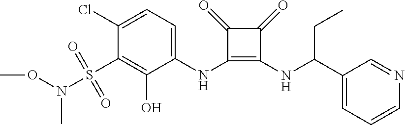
C1(NC2=C(NC(C3=CC=CN=C3)CC)C(=O)C2=O)=CC=C(Cl)C(S(N(OC)C)(=O)=O)=C1O
